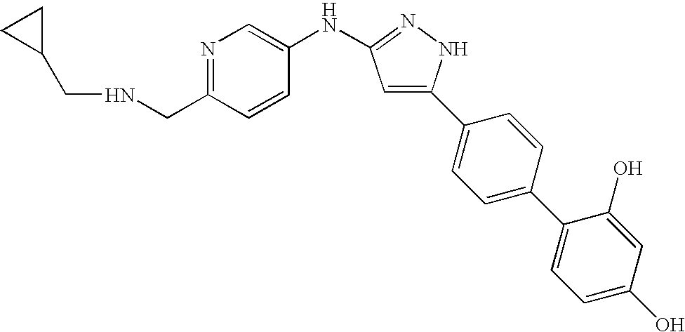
N1=C(CNCC2CC2)C=CC(NC2=NNC(C3=CC=C(C4=CC=C(O)C=C4O)C=C3)=C2)=C1
